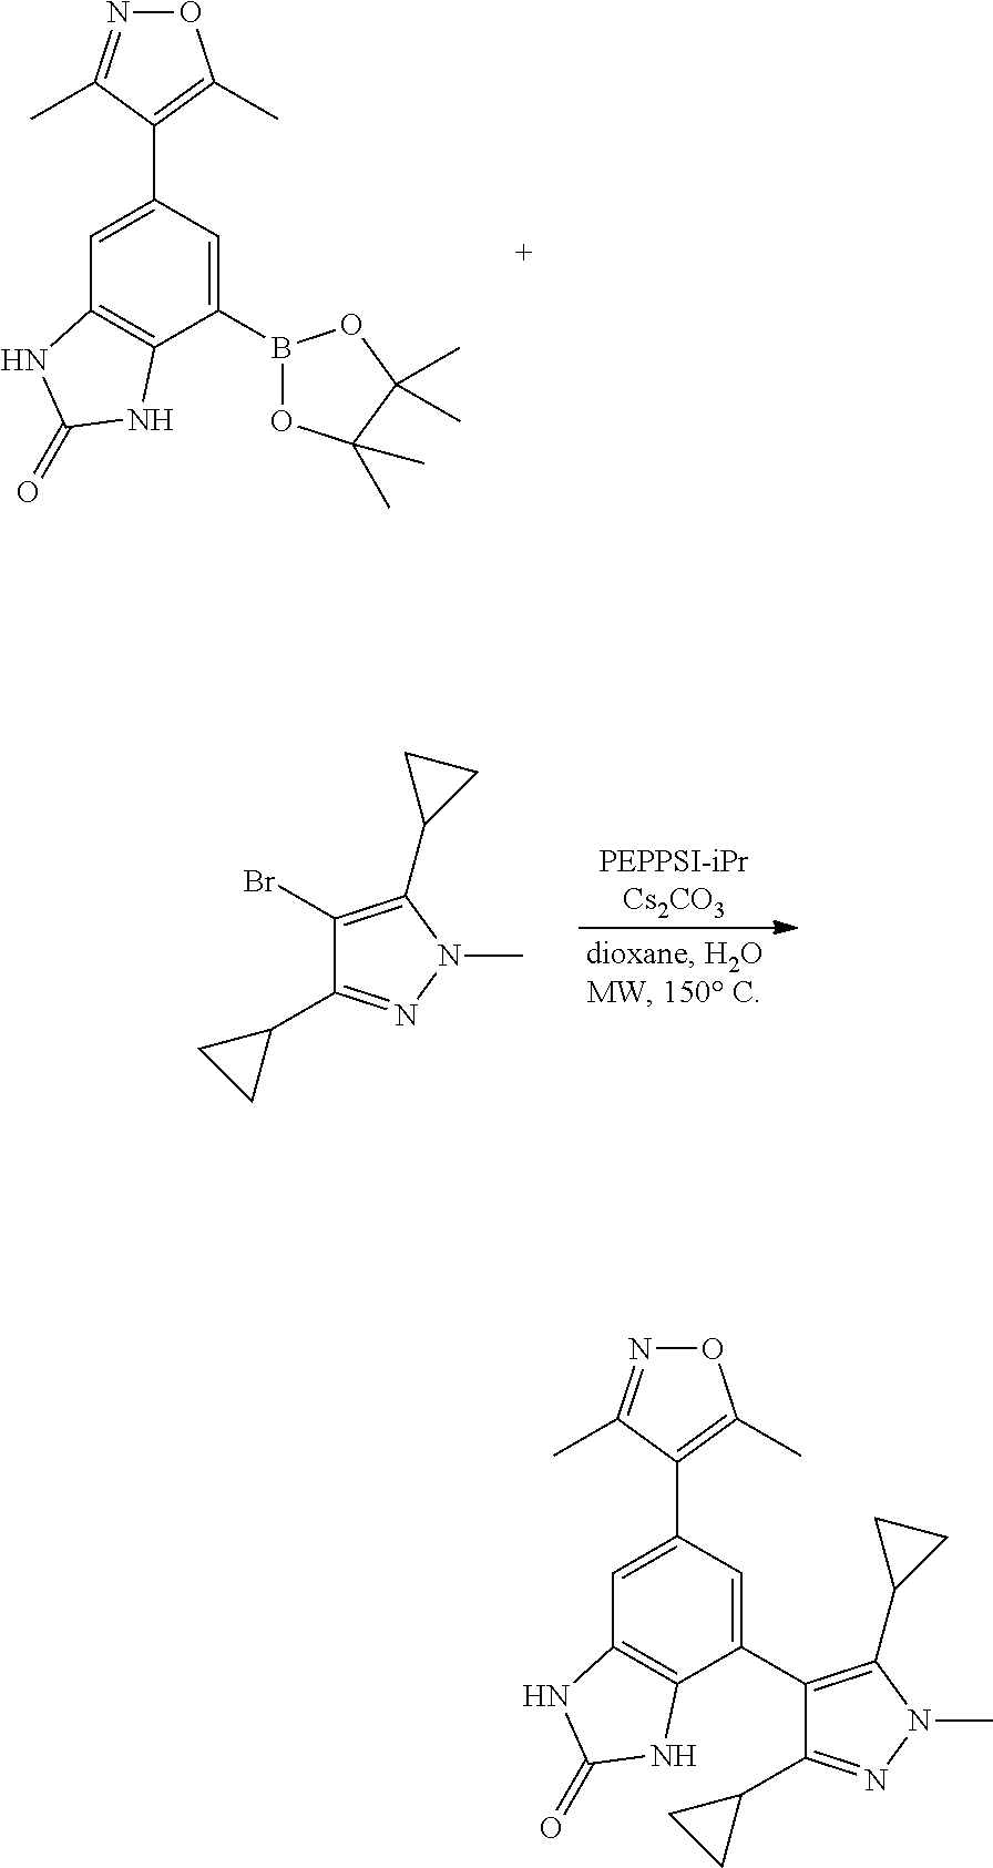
C1(B2OC(C)(C)C(C)(C)O2)=CC(C2=C(C)ON=C2C)=CC2=C1NC(=O)N2.C1(Br)=C(C2CC2)N(C)N=C1C1CC1.C1(C2=C(C3CC3)N(C)N=C2C2CC2)=CC(C2=C(C)ON=C2C)=CC2=C1NC(=O)N2
